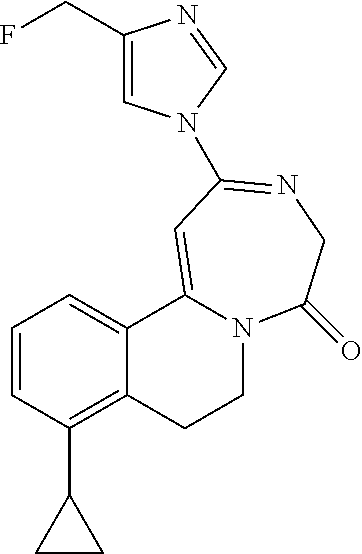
C1=CC(C2CC2)=C2C(=C1)C1=CC(N3C=C(CF)N=C3)=NCC(=O)N1CC2
